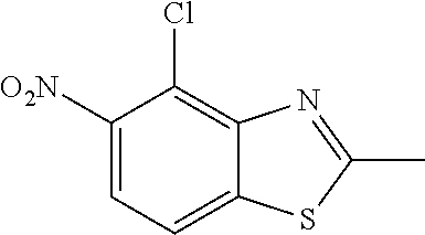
C1([O2N])=CC=C2C(=C1Cl)N=C(C)S2
